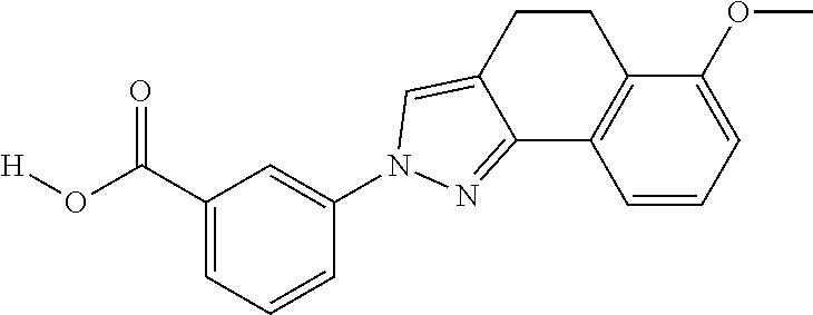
C1(N2C=C3CCC4=C(C=CC=C4OC)C3=N2)=CC(C(O[H])=O)=CC=C1
